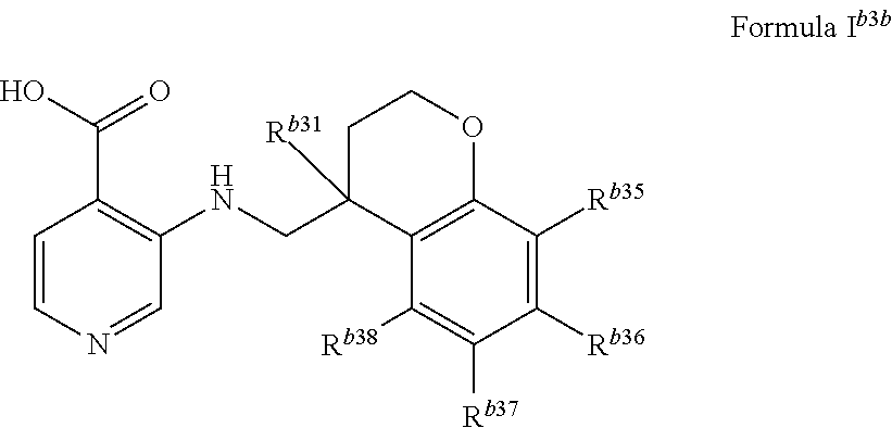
C1=CN=CC(NCC2([Rb31])C3=C(OCC2)C([Rb35])=C([Rb36])C([Rb37])=C3[Rb38])=C1C(O)=O
